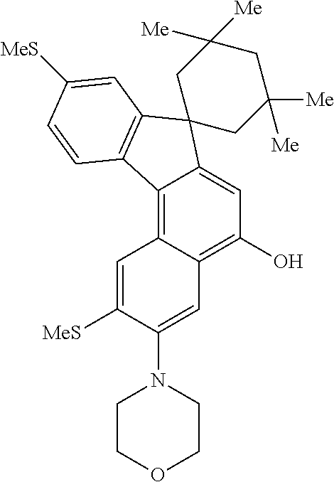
C12=C3C(=C(O)C=C1C1(C4=C2C=CC([MeS])=C4)CC([Me])([Me])CC([Me])([Me])C1)C=C(N1CCOCC1)C([MeS])=C3
